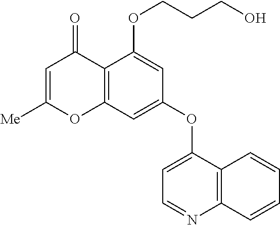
C1=C([Me])OC2=C(C1=O)C(OCCCO)=CC(OC1=CC=NC3=C1C=CC=C3)=C2
